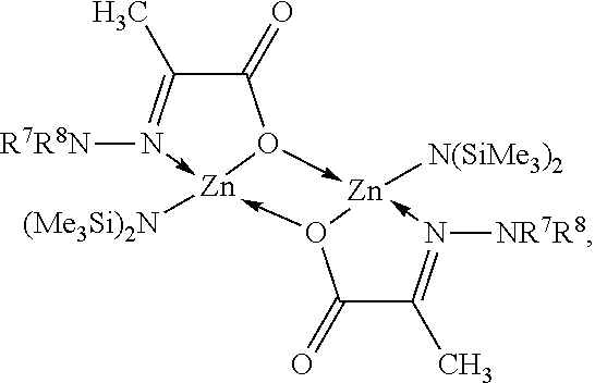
C1(=O)C(C)=N([NR7R8])->[Zn]2([N(SiMe3)2])-O3C(=O)C(C)=N([R7R8N])->[Zn]3([(Me3Si)2N])-O12
